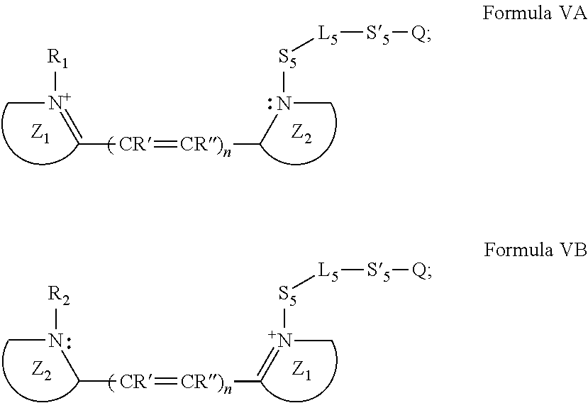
C[N+]([R1])=C[CR]=[CR)n]CN(C)[S5][L5][S5][Q].CN([R2])C[CR]=[CR)n]C=[N+](C)[S5][L5][S5][Q]
